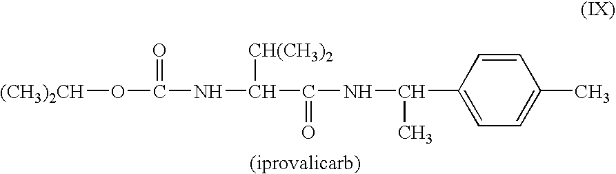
[(CH3)2CH]OC(NC(C(NC(C1=CC=C(C)C=C1)C)=O)[CH(CH3)2])=O
